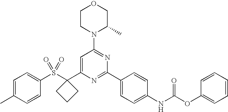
C1(S(C2(C3=CC(N4C(C)COCC4)=NC(C4=CC=C(NC(OC5=CC=CC=C5)=O)C=C4)=N3)CCC2)(=O)=O)=CC=C(C)C=C1
